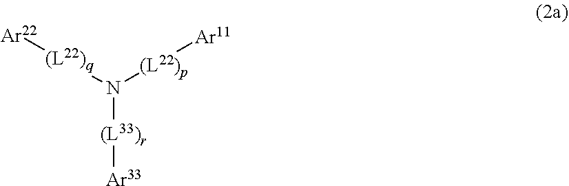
[(L22)q]([Ar22])N([(L33)r][Ar33])[(L22)p][Ar11]
